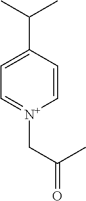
C1(C(C)C)=CC=[N+](CC(C)=O)C=C1
